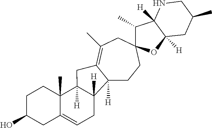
C12([H])CCC3(CC(C)=C1CC1([H])C4(C)C(=CCC21[H])CC(O)CC4)C(C)C1([H])C([H])(O3)CC(C)CN1
